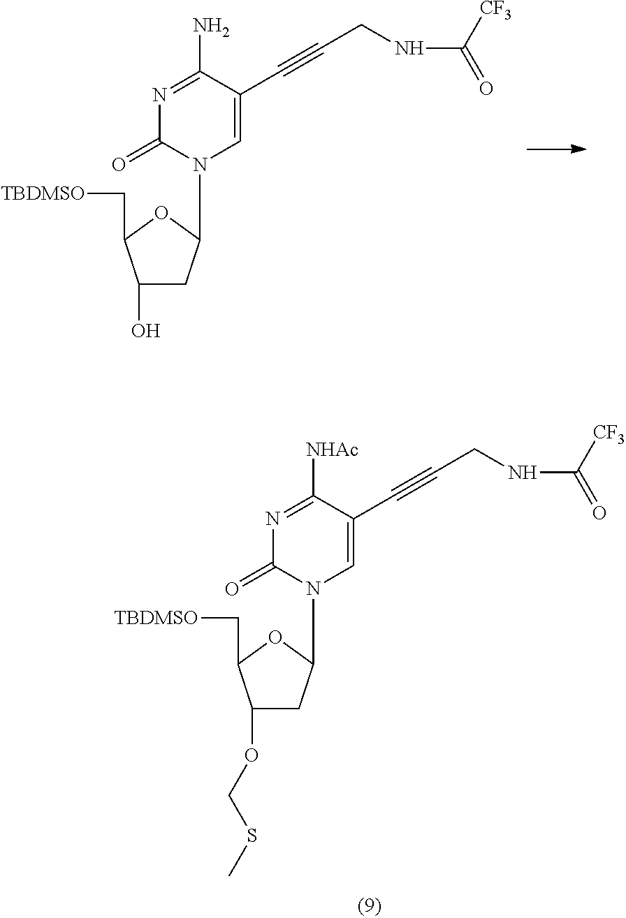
C1(O)CC(N2C=C(C#CCNC(=O)[CF3])C(N)=NC2=O)OC1C[TBDMSO].C1(OCSC)CC(N2C=C(C#CCNC(=O)[CF3])C([NHAc])=NC2=O)OC1C[TBDMSO]
